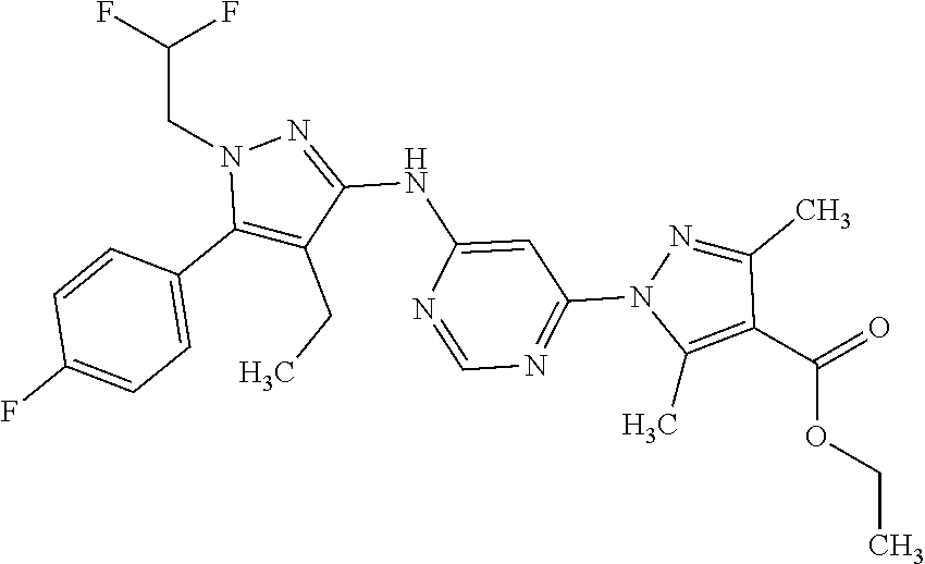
C1(C2=CC=C(F)C=C2)=C(CC)C(NC2=CC(N3C(C)=C(C(OCC)=O)C(C)=N3)=NC=N2)=NN1CC(F)F
